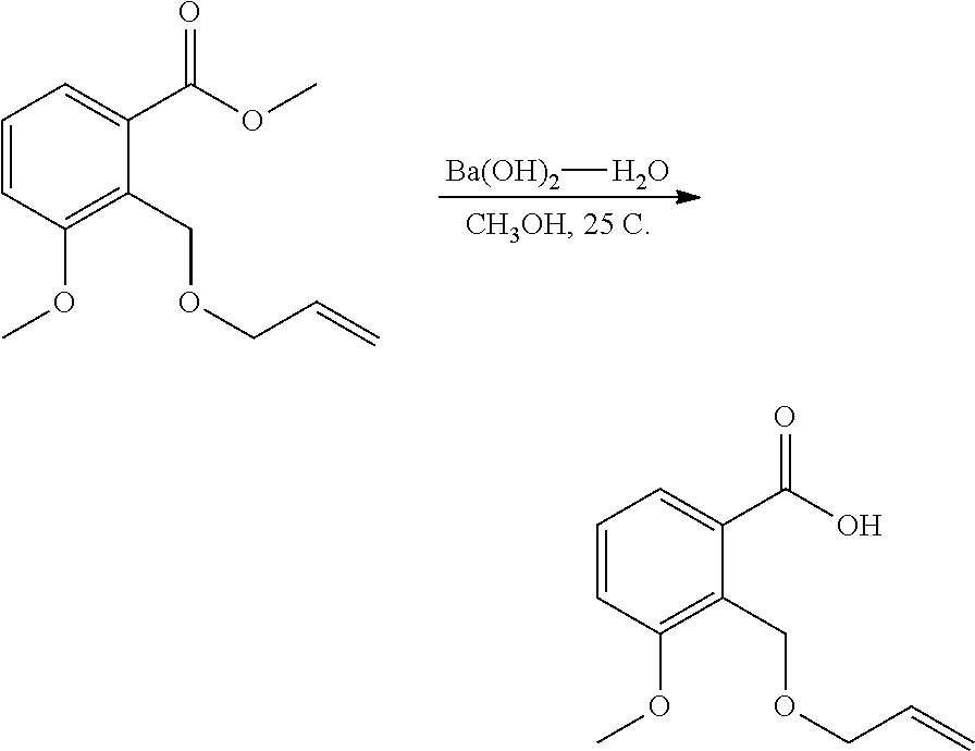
C1=CC(OC)=C(COCC=C)C(C(OC)=O)=C1.O[Ba(OH)2].C1=CC(OC)=C(COCC=C)C(C(O)=O)=C1
